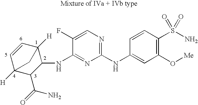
C1=CC2([H])C(NC3=NC(NC4=CC(O[Me])=C(S(N)(=O)=O)C=C4)=NC=C3F)C(C(=O)N)C1([H])C2
